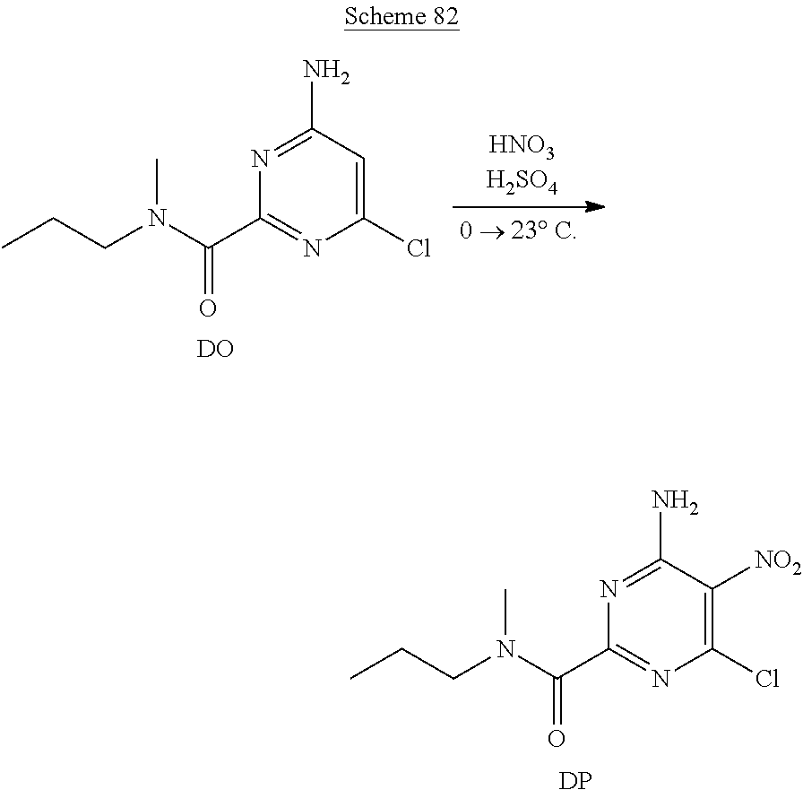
N1=C(N)C([NO2])=C(Cl)N=C1C(N(CCC)C)=O.[DP].N1=C(N)C=C(Cl)N=C1C(N(CCC)C)=O.[DO]
